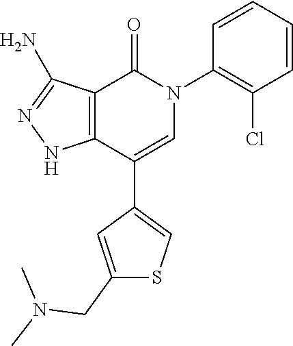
C12=C(C(C3=CSC(CN(C)C)=C3)=CN(C3=C(Cl)C=CC=C3)C1=O)NN=C2N
